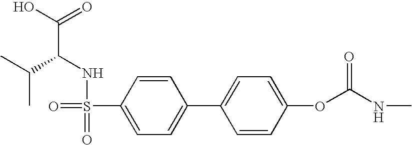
C(C(NS(=O)(=O)C1=CC=C(C2=CC=C(OC(NC)=O)C=C2)C=C1)C(C)C)(O)=O
